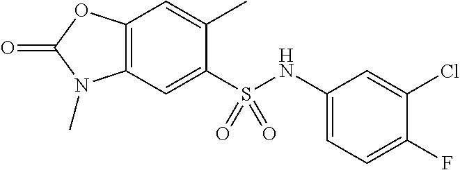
C1(C)=CC2=C(C=C1S(NC1=CC=C(F)C(Cl)=C1)(=O)=O)N(C)C(=O)O2
